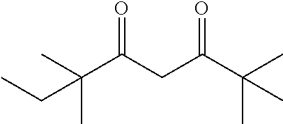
CC(C(CC(C(C)(C)C)=O)=O)(C)CC
